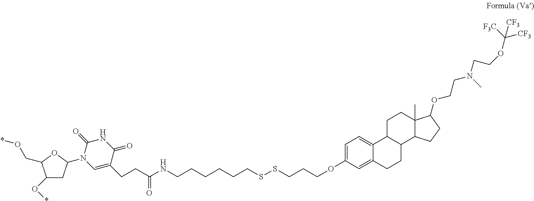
C1(O*)CC(N2C(=O)NC(=O)C(CCC(NCCCCCCSSCCCOC3=CC=C4C(=C3)CCC3C4CCC4(C)C3CCC4OCCN(CCOC([CF3])([F3C])[CF3])C)=O)=C2)OC1CO*
